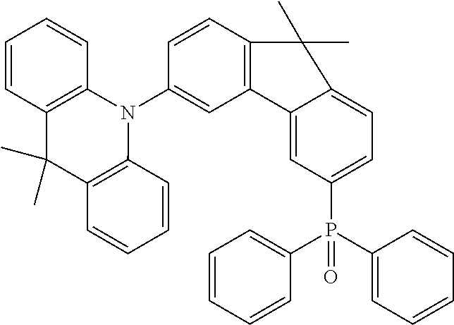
C12=C(C=CC(N3C4=C(C(C)(C)C5=C3C=CC=C5)C=CC=C4)=C1)C(C)(C)C1=CC=C(P(C3=CC=CC=C3)(C3=CC=CC=C3)=O)C=C21
